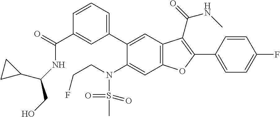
C1=CC=C(C2=CC3=C(C=C2N(S(=O)(=O)C)CCF)OC(C2=CC=C(F)C=C2)=C3C(=O)NC)C=C1C(=O)NC(CO)C1CC1
